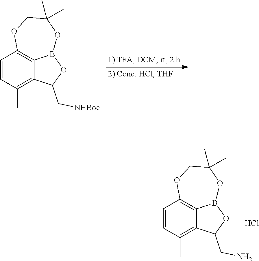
C1=CC(C)=C2C3=C1OCC(C)(C)OB3OC2C[NHBoc].C1=CC(C)=C2C3=C1OCC(C)(C)OB3OC2CN.Cl
